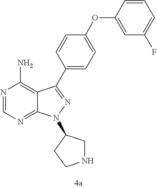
C1(OC2=CC(F)=CC=C2)=CC=C(C2=NN(C3CNCC3)C3=NC=NC(N)=C32)C=C1
